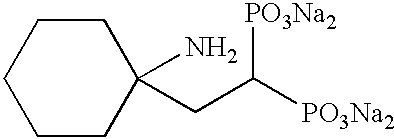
C1(CC([PO3Na2])[PO3Na2])(N)CCCCC1
